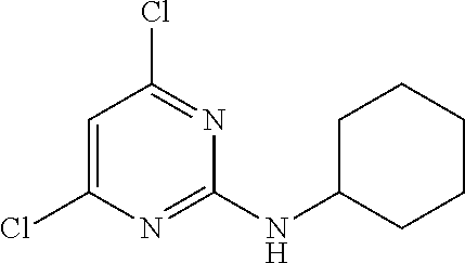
C1=C(Cl)N=C(NC2CCCCC2)N=C1Cl
